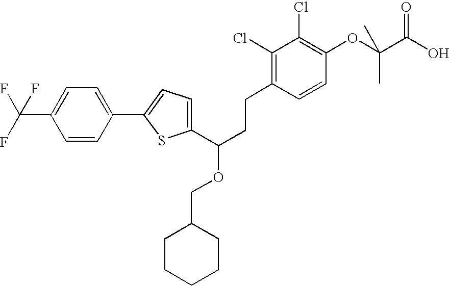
C1(C(CCC2=C(Cl)C(Cl)=C(OC(C(O)=O)(C)C)C=C2)OCC2CCCCC2)=CC=C(C2=CC=C(C(F)(F)F)C=C2)S1
